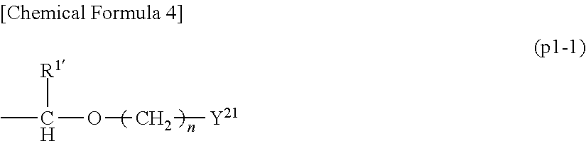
CC([R1])OC[Y21]
